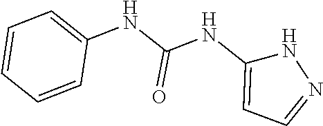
C1=CC=CC(NC(NC2=CC=NN2)=O)=C1
